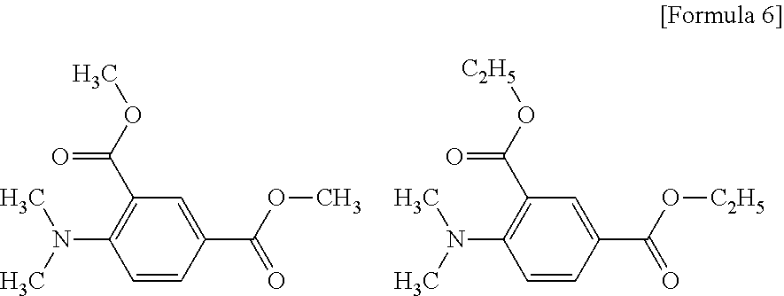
C1=C(C(OC)=O)C=CC(N(C)C)=C1C(OC)=O.C1=C(C(O[C2H5])=O)C=CC(N(C)C)=C1C(O[C2H5])=O
